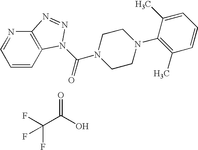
C1=CC2=C(N=C1)N=NN2C(=O)N1CCN(C2=C(C)C=CC=C2C)CC1.O=C(O)C(F)(F)F
